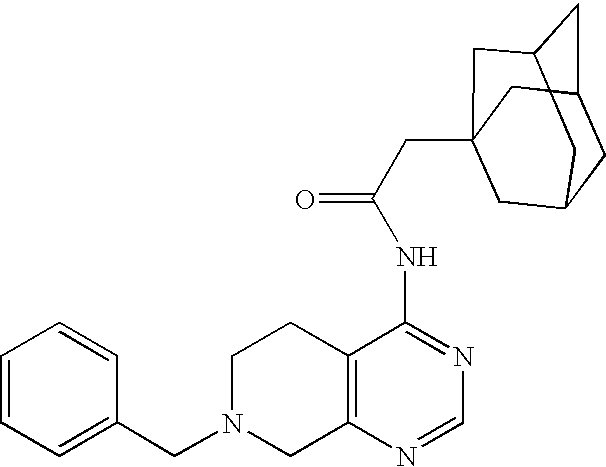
C1N(CC2=CC=CC=C2)CC2=C(C1)C(NC(=O)CC13CC4CC(CC(C1)C4)C3)=NC=N2
